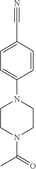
C1=CC(C#N)=CC=C1N1CCN(C(=O)C)CC1
